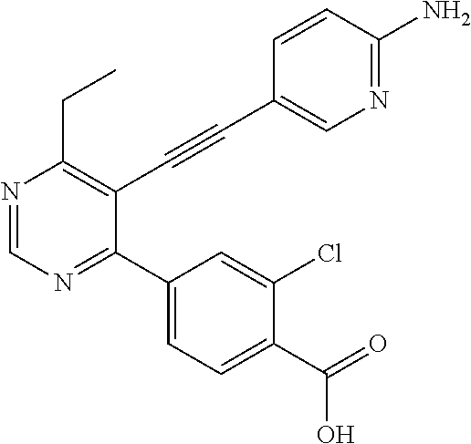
N1=CN=C(C2=CC=C(C(=O)O)C(Cl)=C2)C(C#CC2=CN=C(N)C=C2)=C1CC
